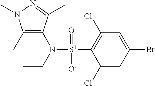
C1(C)=C(N([S+](C2=C(Cl)C=C(Br)C=C2Cl)(=O)[O-])CC)C(C)=NN1C
